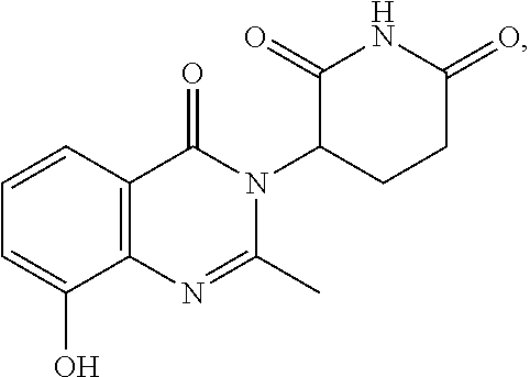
C12=C(C=CC=C1O)C(=O)N(C1CCC(=O)NC1=O)C(C)=N2
